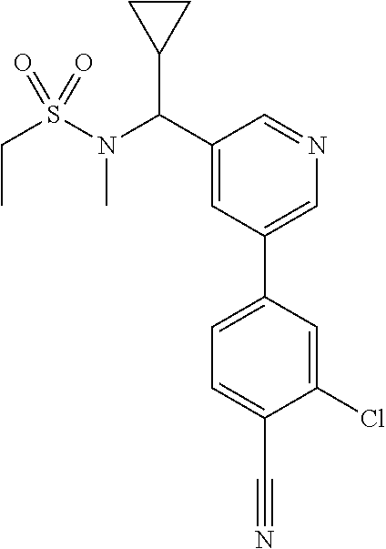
C1(C(N(S(CC)(=O)=O)C)C2CC2)=CC(C2=CC=C(C#N)C(Cl)=C2)=CN=C1
